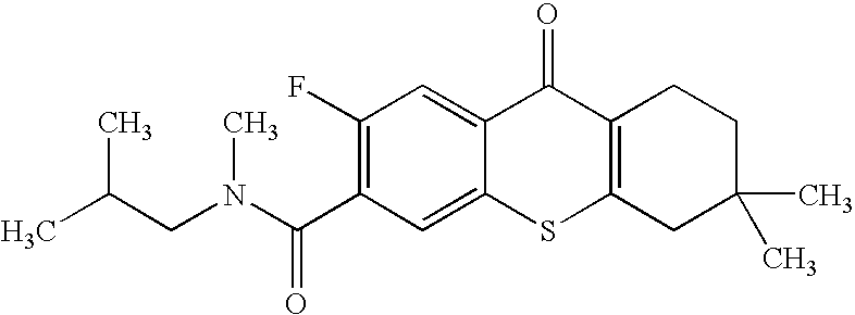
C(C1=C(F)C=C2C(=C1)SC1=C(C2=O)CCC(C)(C)C1)(N(CC(C)C)C)=O
